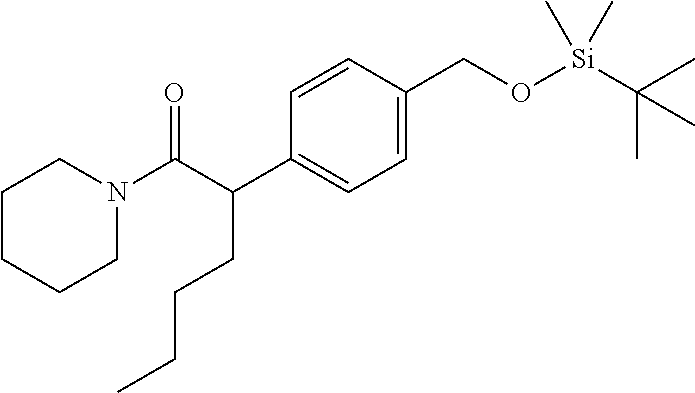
C1CCCN(C(C(C2=CC=C(CO[Si](C(C)(C)C)(C)C)C=C2)CCCC)=O)C1
